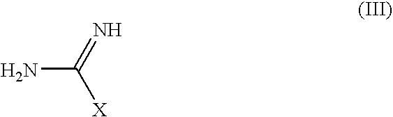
NC(=N)[X]
